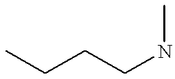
CCCCNC
